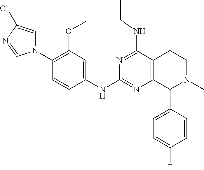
C1=C(C2N(C)CCC3=C2N=C(NC2=CC(OC)=C(N4C=C(Cl)N=C4)C=C2)N=C3NCC)C=CC(F)=C1
